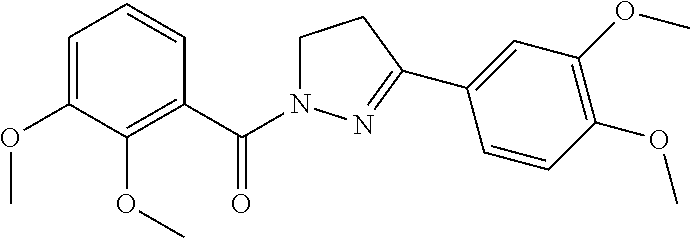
C1=C(OC)C(OC)=C(C(=O)N2CCC(C3=CC(OC)=C(OC)C=C3)=N2)C=C1
